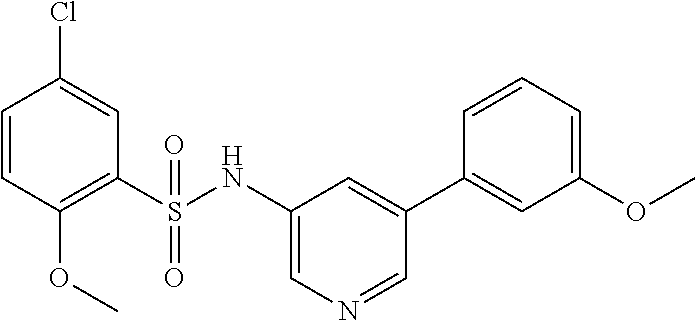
C1=CC(OC)=C(S(NC2=CN=CC(C3=CC(OC)=CC=C3)=C2)(=O)=O)C=C1Cl
